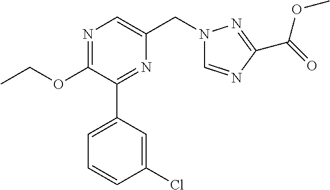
C1(OCC)=NC=C(CN2C=NC(C(OC)=O)=N2)N=C1C1=CC=CC(Cl)=C1
